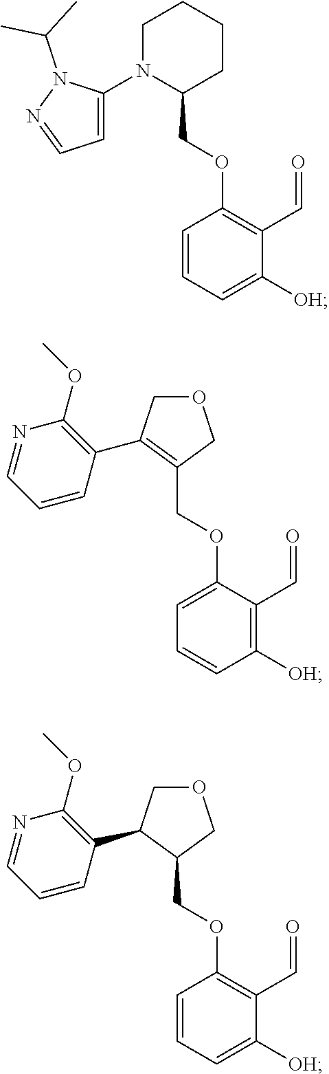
C1N(C2=CC=NN2C(C)C)C(COC2=C(C=O)C([OH])=CC=C2)CCC1.C1(COC2=CC=CC([OH])=C2C=O)=C(C2=C(OC)N=CC=C2)COC1.C1(COC2=C(C=O)C([OH])=CC=C2)COCC1C1=C(OC)N=CC=C1
